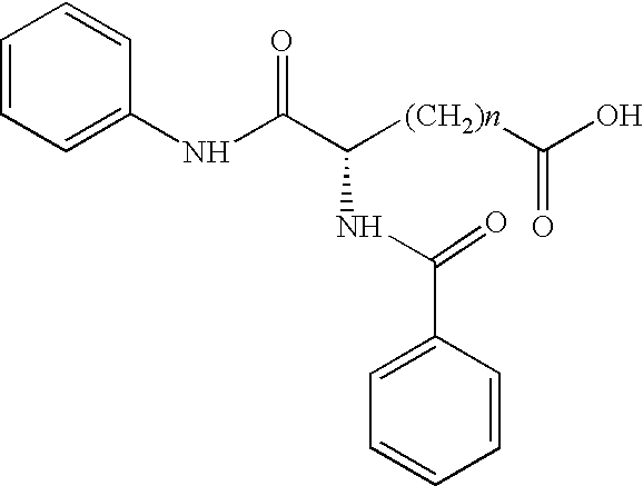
C1=CC=C(NC(C([(CH2)n]C(O)=O)NC(C2=CC=CC=C2)=O)=O)C=C1
